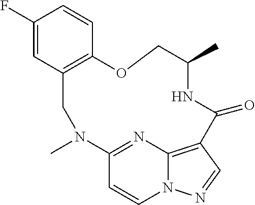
C1(F)=CC2=C(C=C1)OCC(C)NC(=O)C1=C3N(C=CC(=N3)N(C)C2)N=C1
